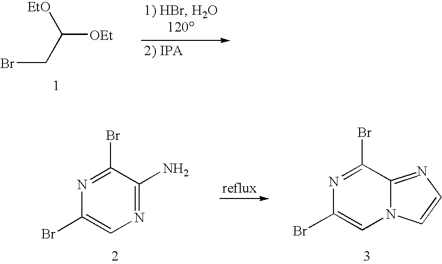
C([OEt])([EtO])CBr.N1=C(Br)C2=NC=CN2C=C1Br.N1=C(N)C(Br)=NC(Br)=C1
